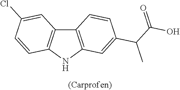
C12=C(NC3=C1C=C(Cl)C=C3)C=C(C(C(=O)O)C)C=C2
